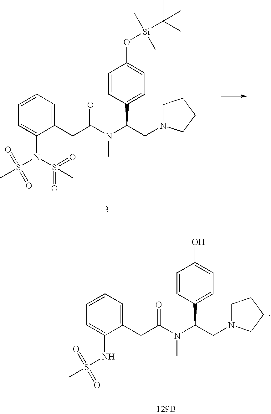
C1=CC(C(CN2CCCC2)N(C)C(CC2=CC=CC=C2N(S(=O)(=O)C)S(C)(=O)=O)=O)=CC=C1O[Si](C(C)(C)C)(C)C.C1=CC(C(CN2CCCC2)N(C)C(CC2=CC=CC=C2NS(C)(=O)=O)=O)=CC=C1O.[129B]
